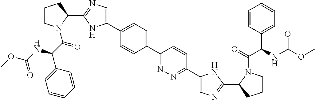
C1(C2=CC=C(C3=NN=C(C4=CN=C(C5CCCN5C(=O)C(C5=CC=CC=C5)NC(OC)=O)N4)C=C3)C=C2)=CN=C(C2N(C(C(C3=CC=CC=C3)NC(OC)=O)=O)CCC2)N1
